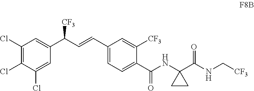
C1(Cl)=C(Cl)C(Cl)=CC(C(C=CC2=CC=C(C(NC3(C(=O)NC[CF3])CC3)=O)C([CF3])=C2)[CF3])=C1
